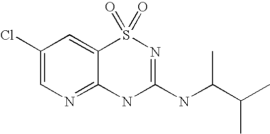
C1(Cl)=CN=C2C(=C1)S(=O)(=O)N=C(NC(C(C)C)C)N2
